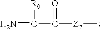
N=C([R0])C(=O)[Z7]C
